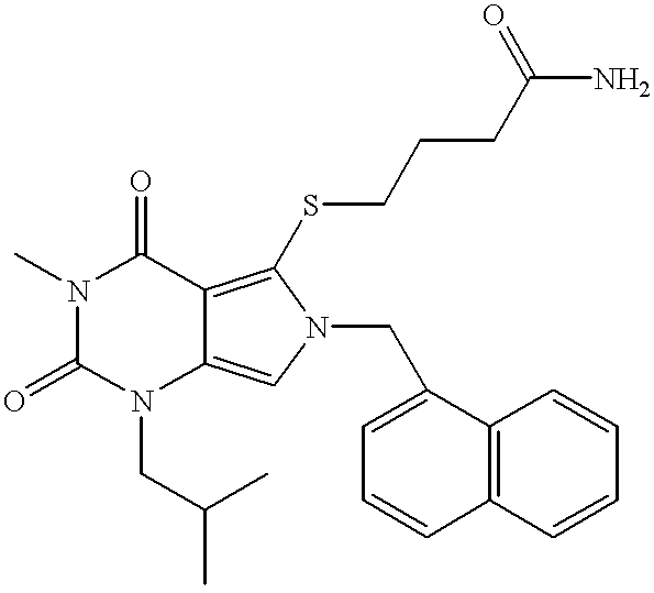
N1(C)C(=O)N(CC(C)C)C2=CN(CC3=CC=CC4=C3C=CC=C4)C(SCCCC(N)=O)=C2C1=O
